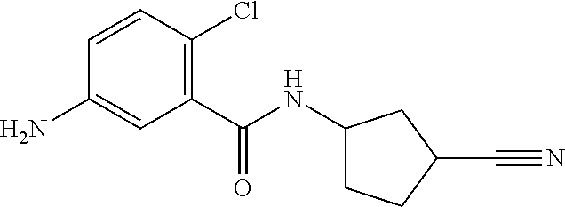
NC1=CC(C(NC2CCC(C#N)C2)=O)=C(Cl)C=C1
